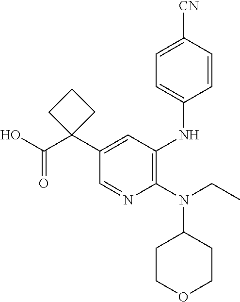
C1=NC(N(CC)C2CCOCC2)=C(NC2=CC=C([CN])C=C2)C=C1C1(C(O)=O)CCC1
